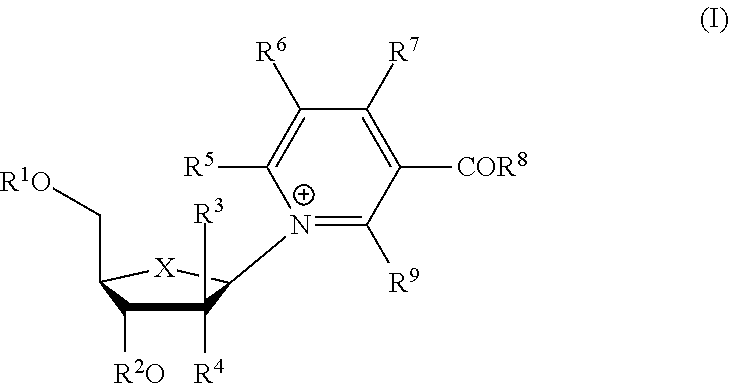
C1([R4])([R3])C([R2O])C(C[R1O])[X]C1[N+]1=C([R9])C([COR8])=C([R7])C([R6])=C1[R5]
